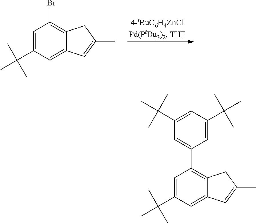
C1=C(C(C)(C)C)C=C2C(=C1Br)CC(C)=C2.C1=C(C(C)(C)C)C=C2C(=C1C1=CC(C(C)(C)C)=CC(C(C)(C)C)=C1)CC(C)=C2
